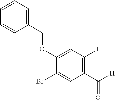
C1=C(OCC2=CC=CC=C2)C(Br)=CC(C([H])=O)=C1F
